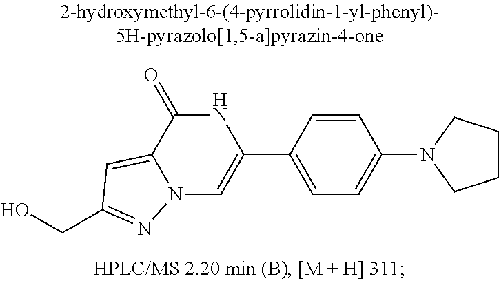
N12C=C(C3=CC=C(N4CCCC4)C=C3)NC(=O)C1=CC(CO)=N2
